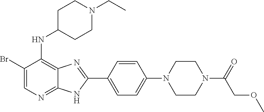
C1(Br)=CN=C2C(=C1NC1CCN(CC)CC1)N=C(C1=CC=C(N3CCN(C(COC)=O)CC3)C=C1)N2
